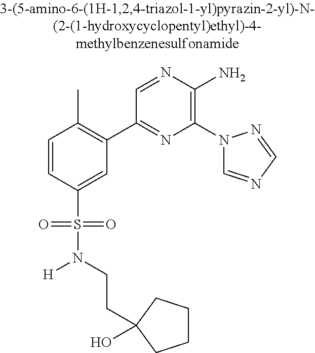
C1=CC(S(=O)(=O)N(CCC2(O)CCCC2)[H])=CC(C2=NC(N3C=NC=N3)=C(N)N=C2)=C1C
